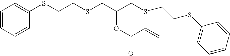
S(CCSCC(CSCCSC1=CC=CC=C1)OC(=O)C=C)C1=CC=CC=C1
